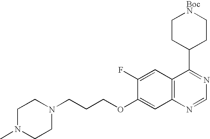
C12=C(N=CN=C1C1CC[BocN]CC1)C=C(OCCCN1CCN(C)CC1)C(F)=C2
